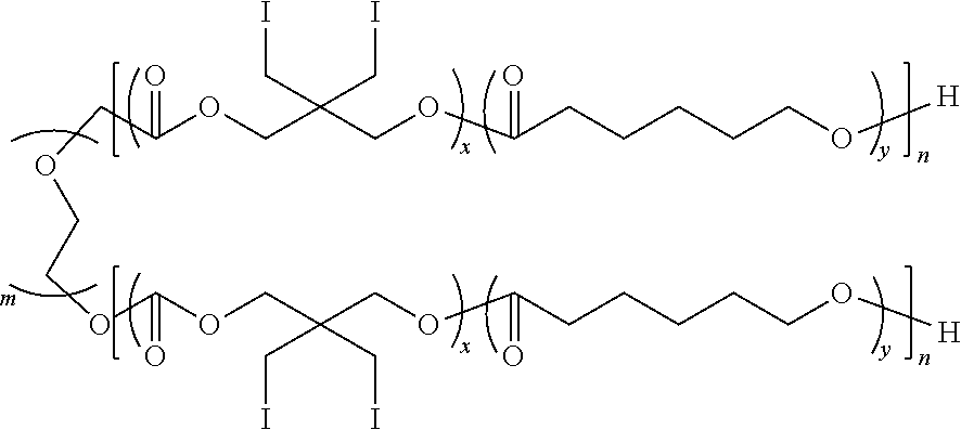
O(CC(OCC(COC(CCCCCO[H])=O)(CI)CI)=O)CCOC(OCC(COC(CCCCCO[H])=O)(CI)CI)=O
